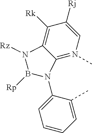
C12=N(C)C=C([Rj])C([Rk])=C1N([Rz])B([Rp])N2C1=CC=CC=C1C
